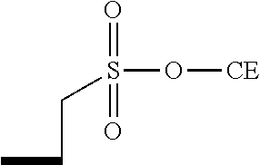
C(CC)S(=O)(=O)O[CE]
